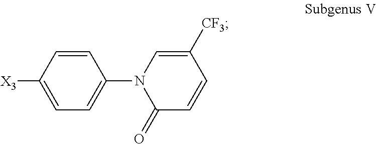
C1=C([X3])C=CC(N2C(=O)C=CC([CF3])=C2)=C1
